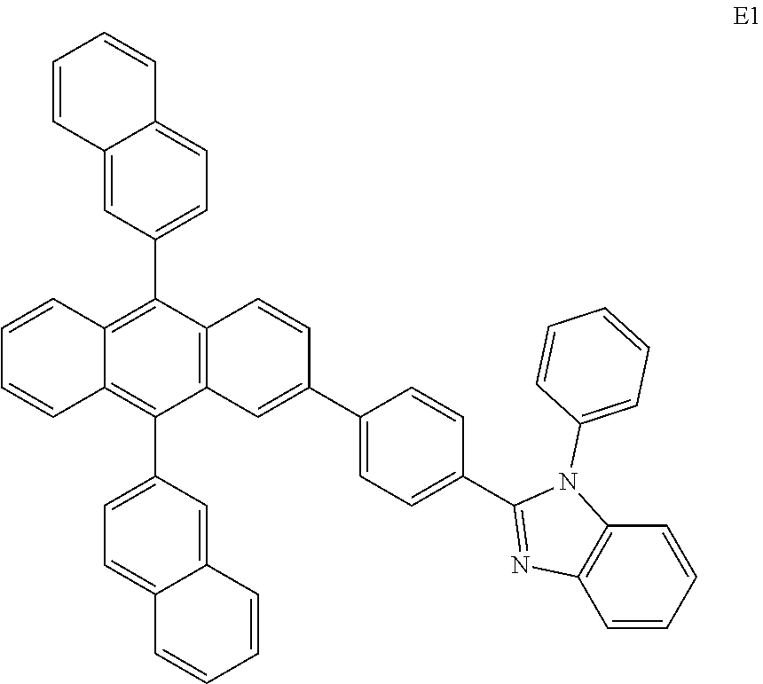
C12=C(C(C3=CC=C4C(=C3)C=CC=C4)=C3C(=C1C1=CC=C4C(=C1)C=CC=C4)C=CC=C3)C=CC(C1=CC=C(C3=NC4=C(N3C3=CC=CC=C3)C=CC=C4)C=C1)=C2
